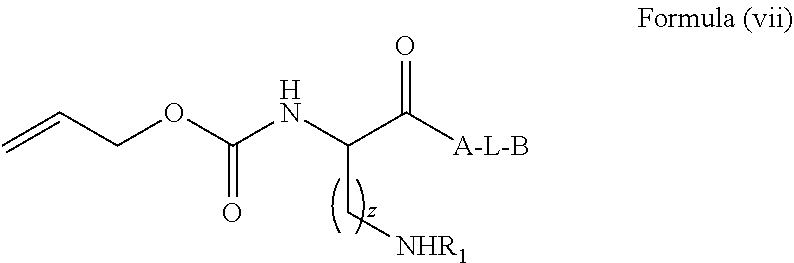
C=CCOC(NC(C([A-L-B])=O)C[NHR1])=O
